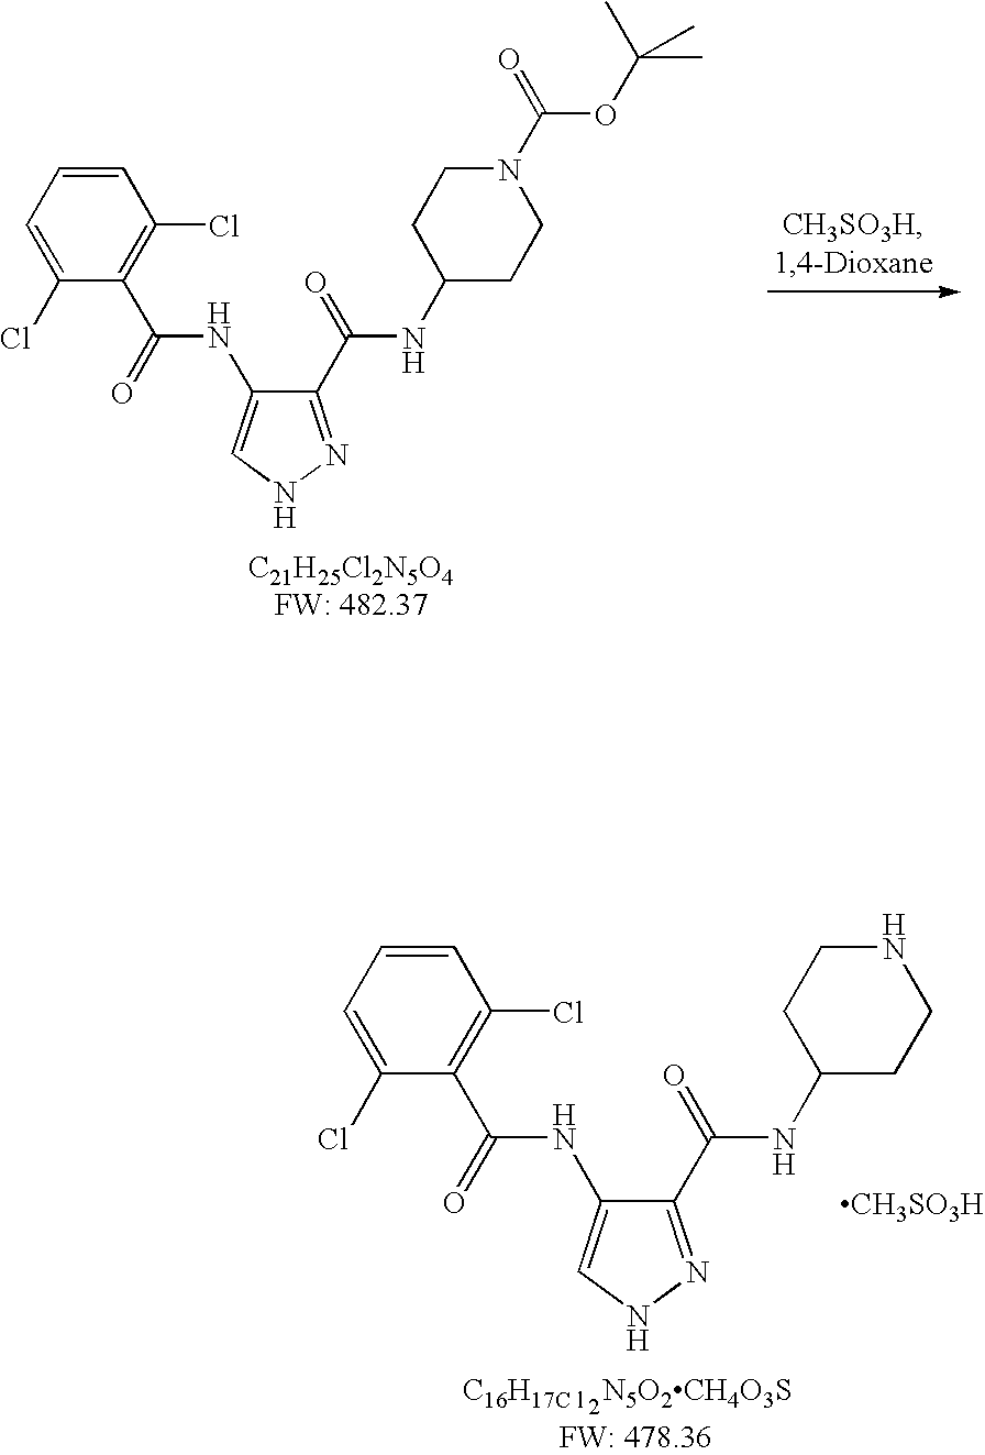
C1(C(=O)NC2CCN(C(=O)OC(C)(C)C)CC2)=NNC=C1NC(=O)C1=C(Cl)C=CC=C1Cl.C1(C(=O)NC2CCNCC2)=NNC=C1NC(=O)C1=C(Cl)C=CC=C1Cl.[CH3SO3H]
